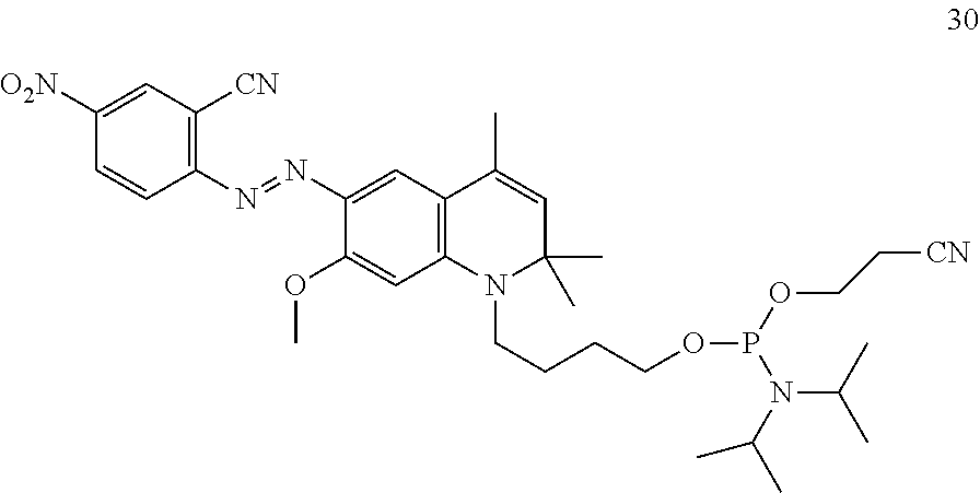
C1=CC(N=NC2=CC3=C(C=C2OC)N(CCCCOP(OCC[CN])N(C(C)C)C(C)C)C(C)(C)C=C3C)=C([CN])C=C1[O2N]
